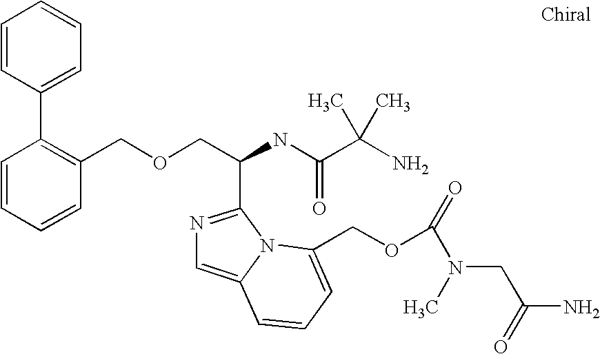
C1=CC(C2=C(COCC(NC(C(N)(C)C)=O)C3=NC=C4N3C(COC(N(CC(N)=O)C)=O)=CC=C4)C=CC=C2)=CC=C1
